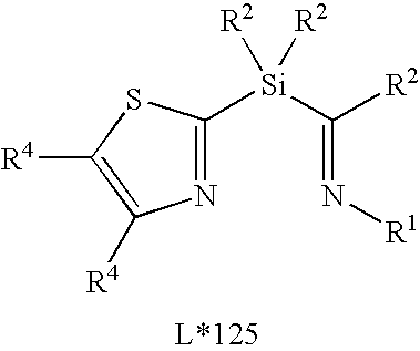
N(=C([Si]([R2])([R2])C1=NC([R4])=C([R4])S1)[R2])[R1]
